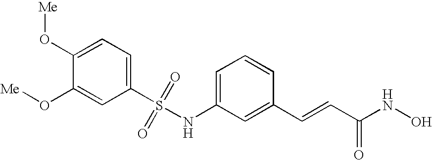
S(NC1=CC=CC(C=CC(NO)=O)=C1)(C1=CC=C(O[Me])C(O[Me])=C1)(=O)=O
